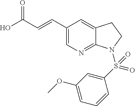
C1(C=CC(O)=O)=CN=C2C(=C1)CCN2S(C1=CC(OC)=CC=C1)(=O)=O
